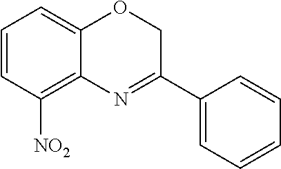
C1=CC([NO2])=C2C(=C1)OCC(C1=CC=CC=C1)=N2
